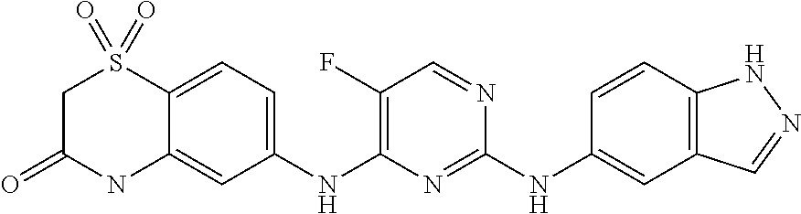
C1(NC2=NC(NC3=CC=C4C(=C3)NC(=O)CS4(=O)=O)=C(F)C=N2)=CC2=C(C=C1)NN=C2
